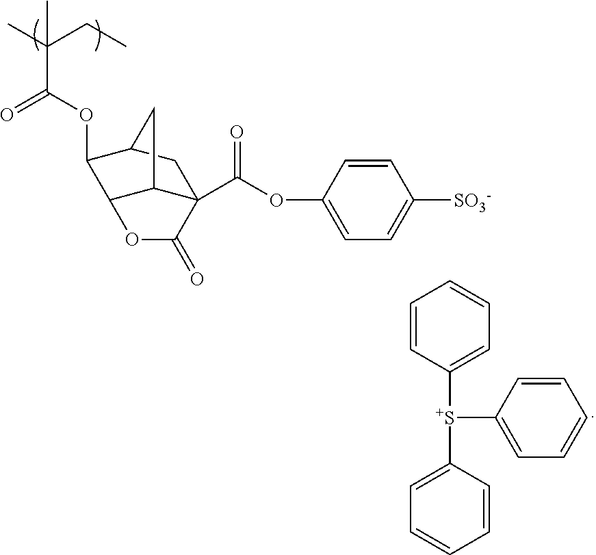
CC(CC)(C)C(OC1C2C3C(C(OC4=CC=C([SO3-])C=C4)=O)(CC1C3)C(=O)O2)=O.C1([S+](C2=CC=CC=C2)C2=CC=CC=C2)=CC=CC=C1
